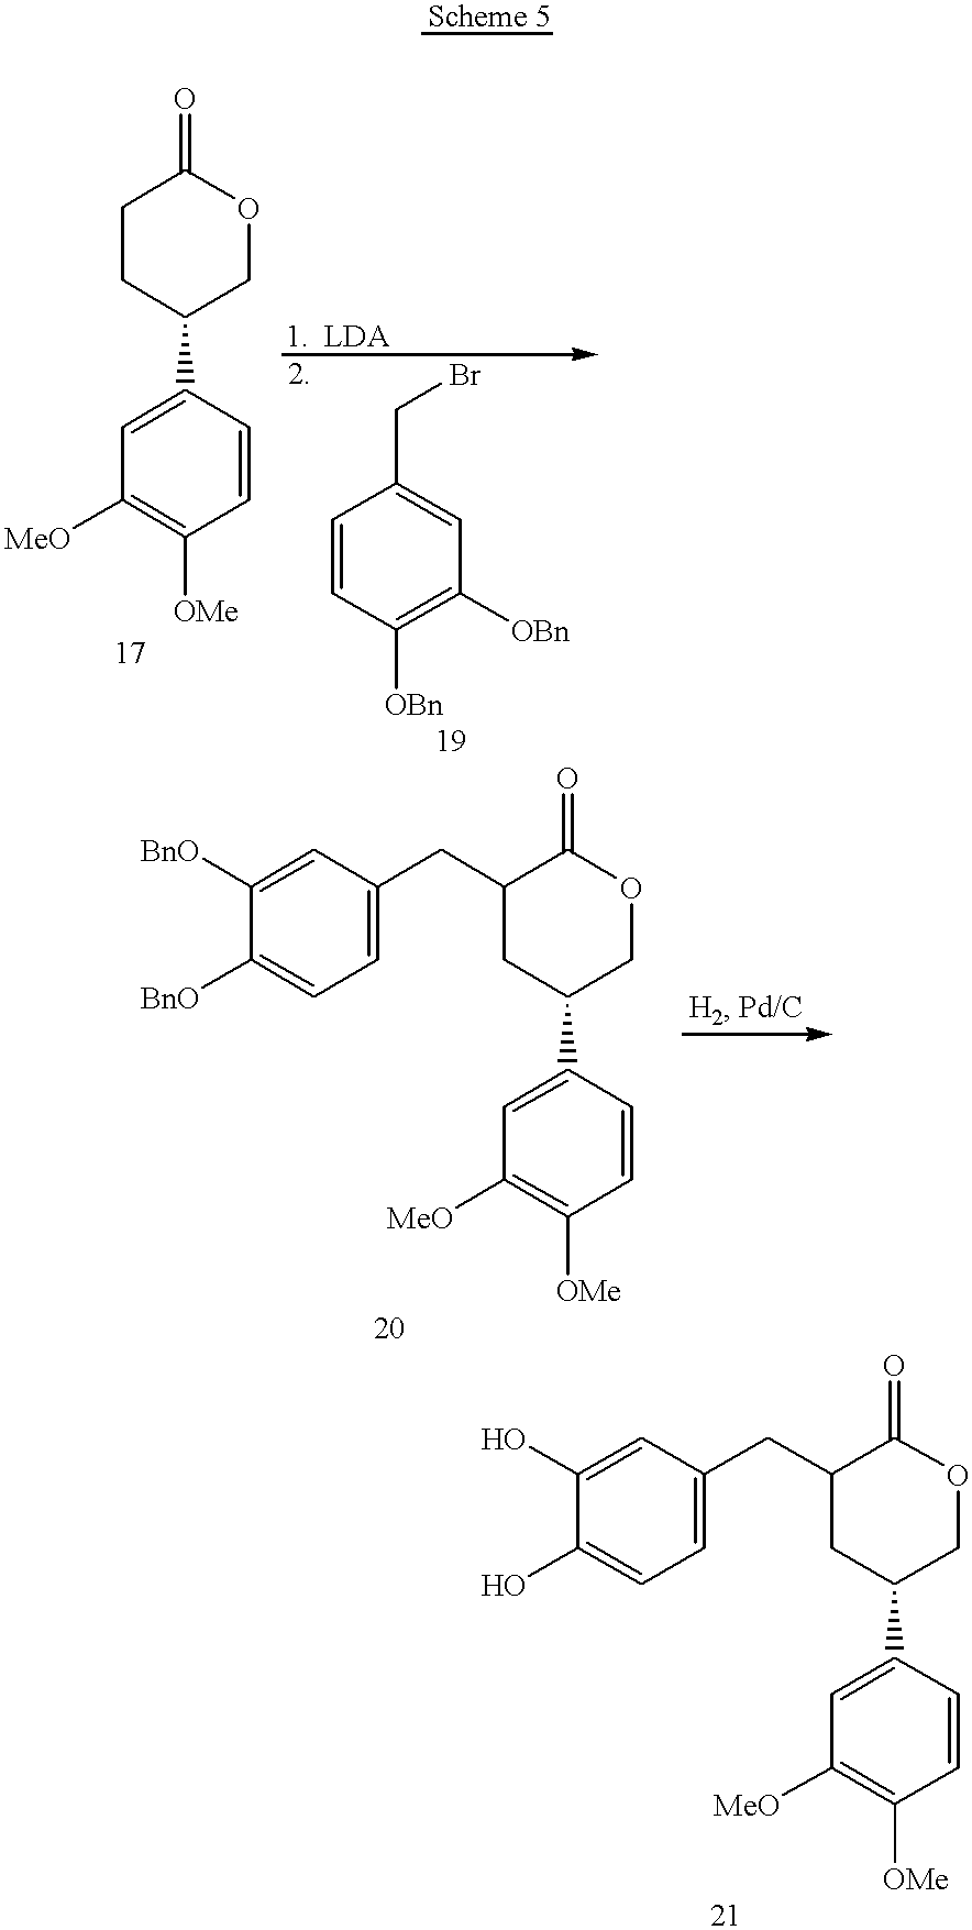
C1C(C2=CC([MeO])=C([OMe])C=C2)COC(=O)C1.C1=CC([OBn])=C([OBn])C=C1CBr.C1C(C2=CC([MeO])=C([OMe])C=C2)COC(=O)C1CC1=CC=C([BnO])C([BnO])=C1.C1C(C2=CC([MeO])=C([OMe])C=C2)COC(=O)C1CC1=CC=C(O)C(O)=C1
